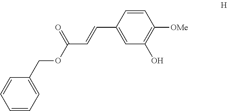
C1=CC=C(COC(C=CC2=CC(O)=C([OMe])C=C2)=O)C=C1
